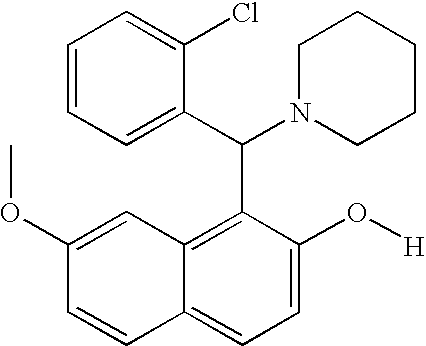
C1=CC2=CC=C(O[H])C(C(C3=CC=CC=C3Cl)N3CCCCC3)=C2C=C1OC
